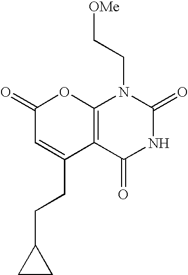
C12=C(C(=O)NC(=O)N1CC[OMe])C(CCC1CC1)=CC(=O)O2
